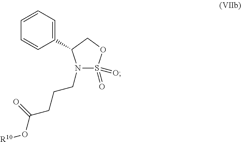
C1=CC=C(C2N(CCCC(=O)O[R10])S(=O)(=O)OC2)C=C1
